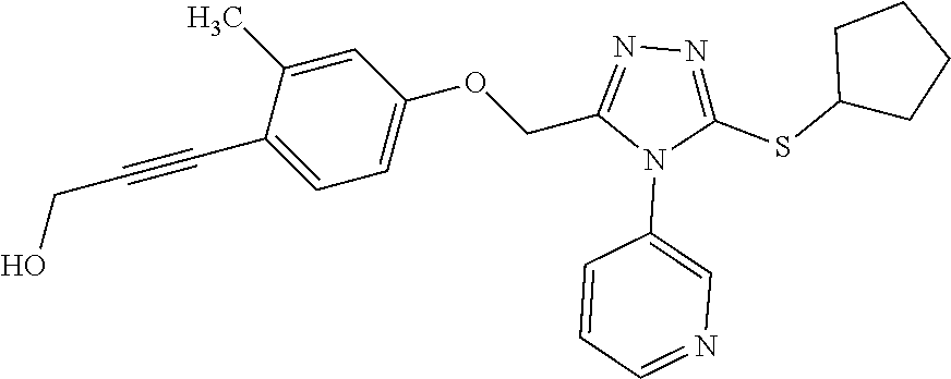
C1=C(C)C(C#CCO)=CC=C1OCC1=NN=C(SC2CCCC2)N1C1=CN=CC=C1
